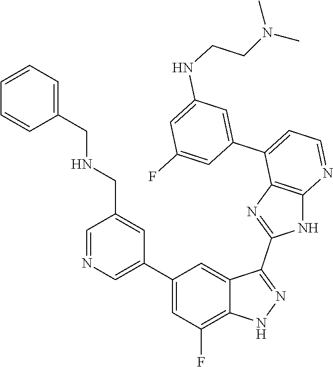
C1=NC=C(C2=CC(F)=C3C(=C2)C(C2=NC4=C(N2)N=CC=C4C2=CC(NCCN(C)C)=CC(F)=C2)=NN3)C=C1CNCC1=CC=CC=C1
